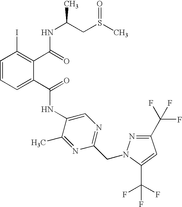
C1=CC=C(C(=O)NC2=CN=C(CN3N=C(C(F)(F)F)C=C3C(F)(F)F)N=C2C)C(C(=O)NC(CS(C)=O)C)=C1I
